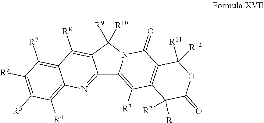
[R3]C1=C2C3=NC4=C([R4])C([R5])=C([R6])C([R7])=C4C([R8])=C3C([R10])([R9])N2C(=O)C2=C1C([R1])([R2])C(=O)OC2([R12])[R11]
